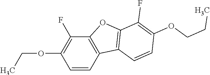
C(OC1=C(F)C2=C(C=C1)C1=C(O2)C(F)=C(OCCC)C=C1)C
